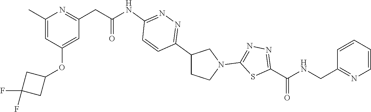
C1(C2=NN=C(NC(CC3=NC(C)=CC(OC4CC(F)(F)C4)=C3)=O)C=C2)CCN(C2=NN=C(C(=O)NCC3=NC=CC=C3)S2)C1
